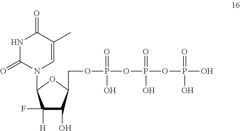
N1C(=O)N(C2C(F)([H])C(O)C(COP(=O)(O)OP(=O)(OP(=O)(O)O)O)O2)C=C(C)C1=O
